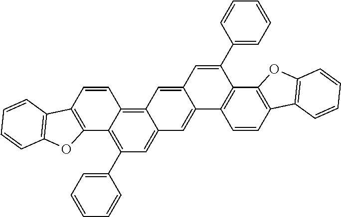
C12=C(C=CC3=C4C(=CC(C5=CC=CC=C5)=C13)C=C1C(=C4)C=C(C3=CC=CC=C3)C3=C1C=CC1=C3OC3=C1C=CC=C3)C1=C(O2)C=CC=C1
